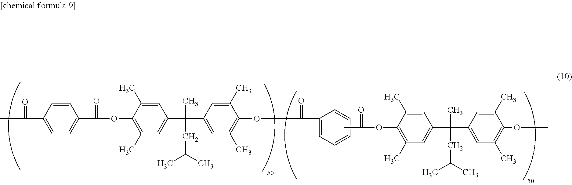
CC(=O)OC1=C(C)C=C(C(C)(C2=CC(C)=C(OC)C(C)=C2)CC(C)C)C=C1C.O(C1=C(C)C=C(C(C)(CC(C)C)C2=CC(C)=C(OC(=O)C3=CC=C(C(=O)C)C=C3)C(C)=C2)C=C1C)C(=O)C1=CC=CC=C1
